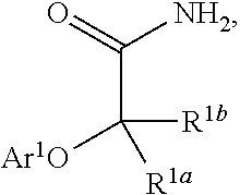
[NH2]C(=O)C([R1b])([R1a])[Ar1O]
